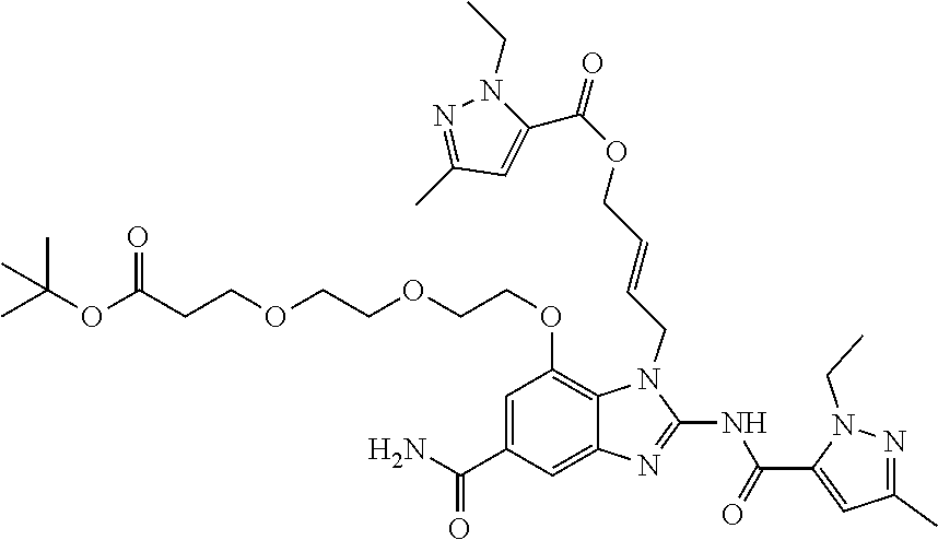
C1=C(C(N)=O)C=C2C(=C1OCCOCCOCCC(OC(C)(C)C)=O)N(CC=CCOC(C1=CC(C)=NN1CC)=O)C(NC(C1=CC(C)=NN1CC)=O)=N2
